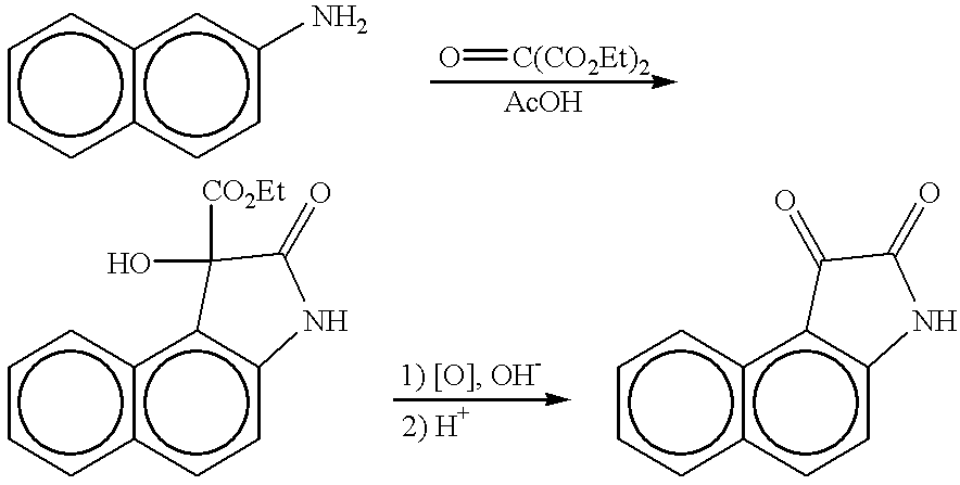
c1ccc2c(c1)cc(N)cc2.O=[C(CO2Et)2].c1ccc2c(c1)c1c(cc2)NC(=O)C1([CO2Et])O.c1ccc2c(c1)c1c(cc2)NC(=O)C1=O
